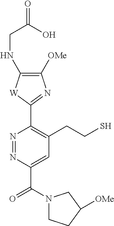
C1([OMe])=C(NCC(=O)O)[W]C(C2=C(CCS)C=C(C(N3CCC([OMe])C3)=O)N=N2)=N1
